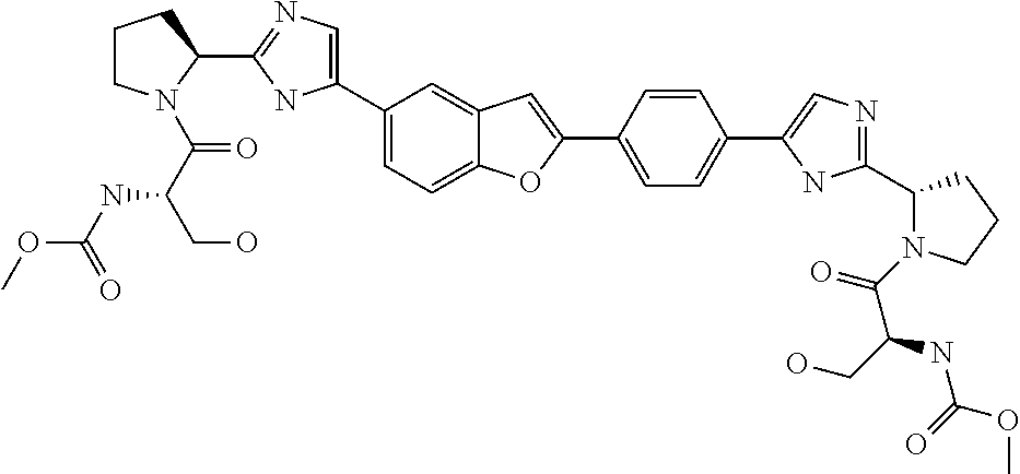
C1(C2=CN=C(C3CCCN3C(=O)C(NC(OC)=O)CO)N2)=CC=C2C(=C1)C=C(C1=CC=C(C3=CN=C(C4N(C(=O)C(NC(=O)OC)CO)CCC4)N3)C=C1)O2
